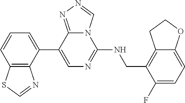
C1(C2=CC=CC3=C2N=CS3)=CN=C(NCC2=C3C(=CC=C2F)OCC3)N2C1=NN=C2
